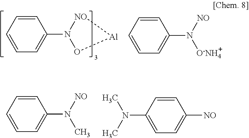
C1=CC=CC=C1N1[NO][Al]O1.C1=CC=CC=C1N([NO])[O-NH4].C1=CC=CC=C1N([NO])C.C1=CC(N(C)C)=CC=C1[NO]
